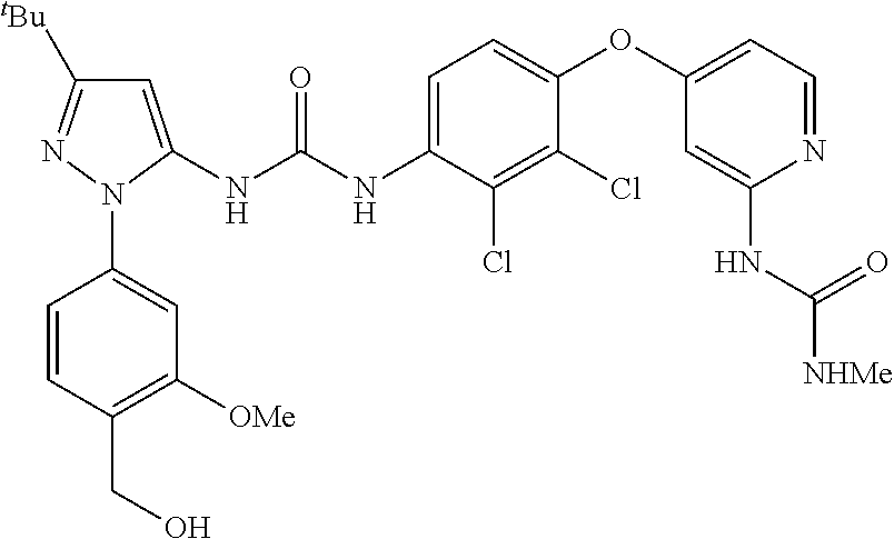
C1=C(NC(NC2=CC=C(OC3=CC=NC(NC([NHMe])=O)=C3)C(Cl)=C2Cl)=O)N(C2=CC([OMe])=C(CO)C=C2)N=C1[tBu]
